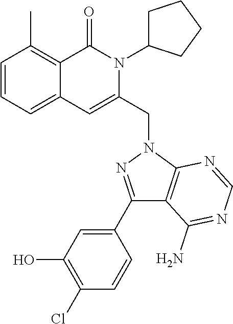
C1=CC=C2C(=C1C)C(=O)N(C1CCCC1)C(CN1C3=C(C(N)=NC=N3)C(C3=CC(O)=C(Cl)C=C3)=N1)=C2
